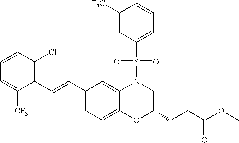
C1([CF3])=CC=CC(Cl)=C1C=CC1=CC=C2C(=C1)N(S(C1=CC=CC([F3C])=C1)(=O)=O)CC(CCC(OC)=O)O2
